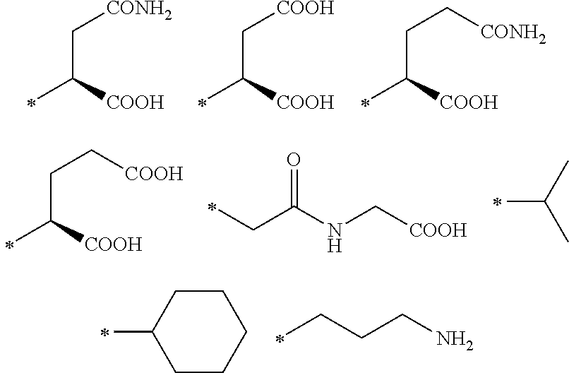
C([COOH])(C[CONH2])C.C([COOH])(C[COOH])C.C([COOH])(CC[CONH2])C.C([COOH])(CC[COOH])C.C(C(NC[COOH])=O)C.C(C)(C)C.C1CC(C)CCC1.C(CCN)C
